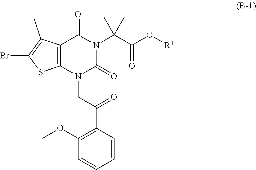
C1=CC=CC(C(CN2C(=O)N(C(C(O[R1])=O)(C)C)C(=O)C3=C2SC(Br)=C3C)=O)=C1OC
